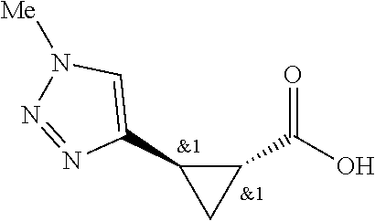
C1(C(O)=O)C(C2=CN([Me])N=N2)C1
